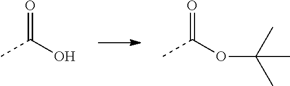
O=C(O)C.O=C(OC(C)(C)C)C
